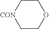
C1[CON]CCOC1
